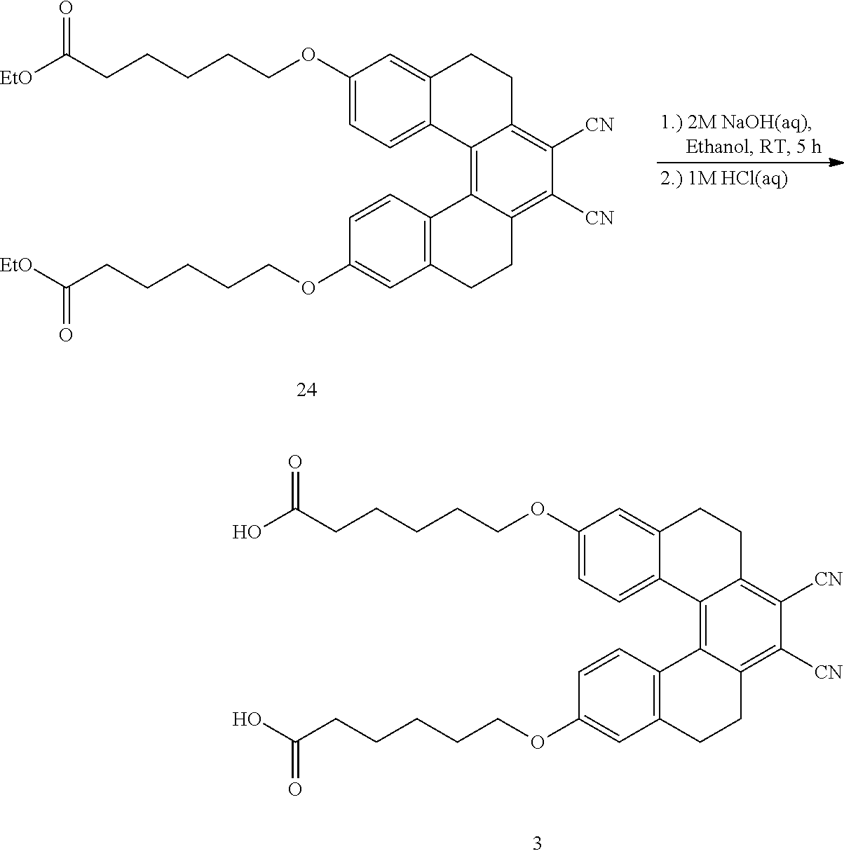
C1=C2C(=CC=C1OCCCCCC([EtO])=O)C1=C3C(=C([CN])C([CN])=C1CC2)CCC1=C3C=CC(OCCCCCC([EtO])=O)=C1.C1=C2C(=CC=C1OCCCCCC(O)=O)C1=C3C(=C([CN])C([CN])=C1CC2)CCC1=C3C=CC(OCCCCCC(O)=O)=C1
